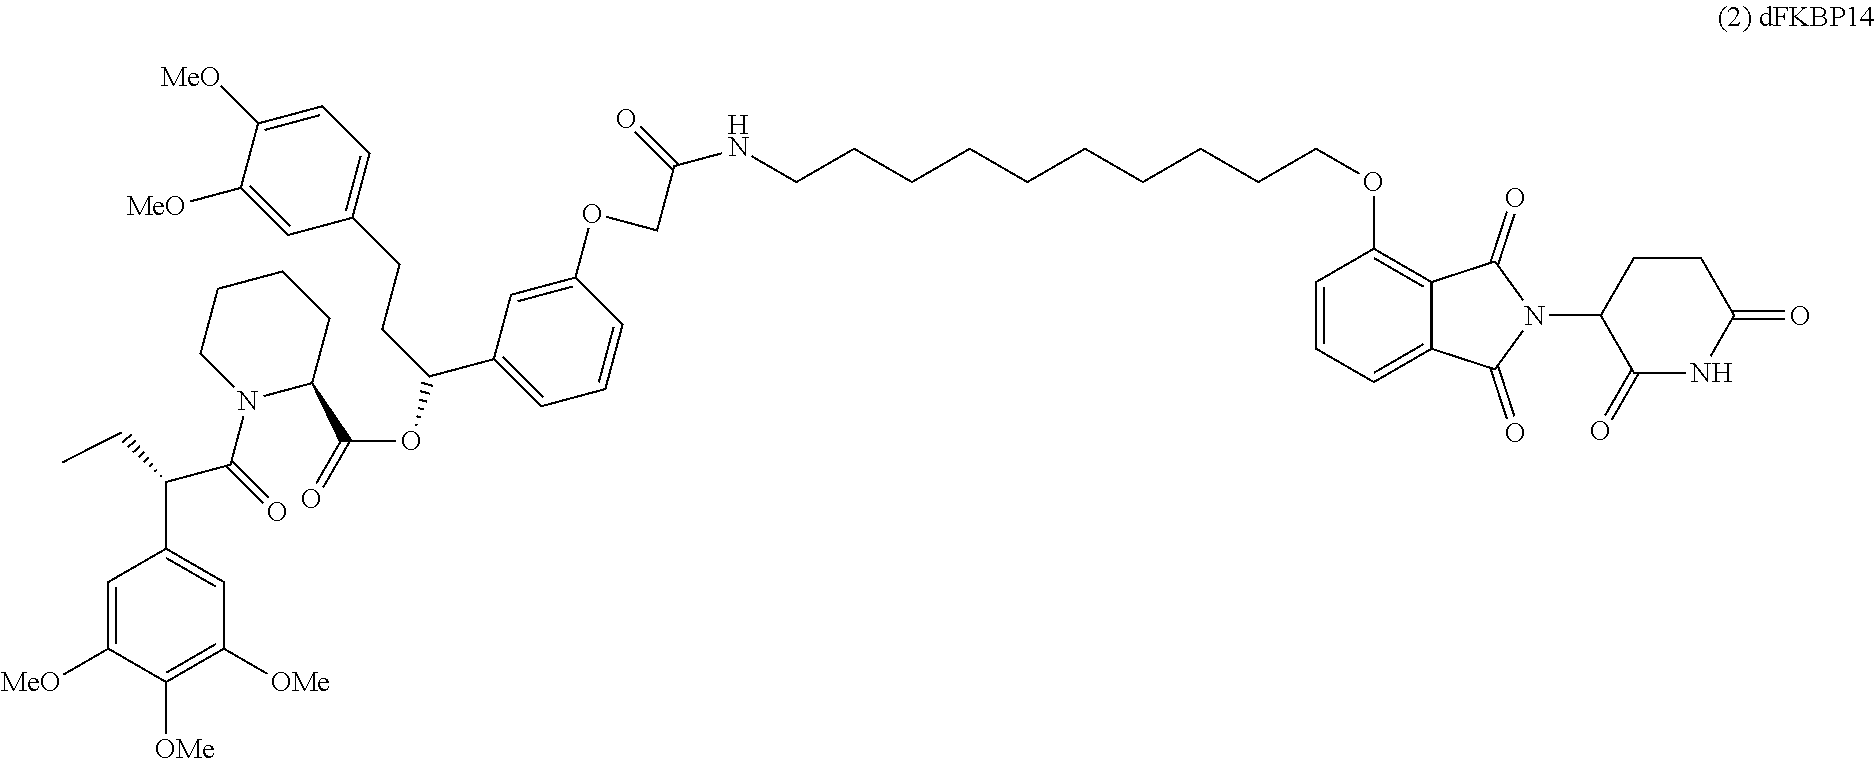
C(CCNC(=O)COC1=CC(C(CCC2=CC=C([MeO])C([MeO])=C2)OC(C2CCCCN2C(C(CC)C2=CC([OMe])=C([OMe])C([MeO])=C2)=O)=O)=CC=C1)CCCCCCCOC1=C2C(=CC=C1)C(=O)N(C1C(=O)NC(=O)CC1)C2=O
